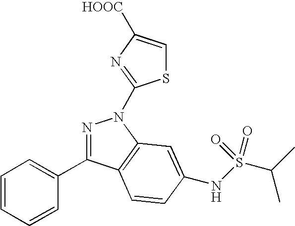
N1=C(C2=CC=CC=C2)C2=C(N1C1=NC([HOOC])=CS1)C=C(NS(=O)(C(C)C)=O)C=C2
